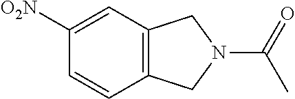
C12=C(C=C([O2N])C=C1)CN(C(=O)C)C2
